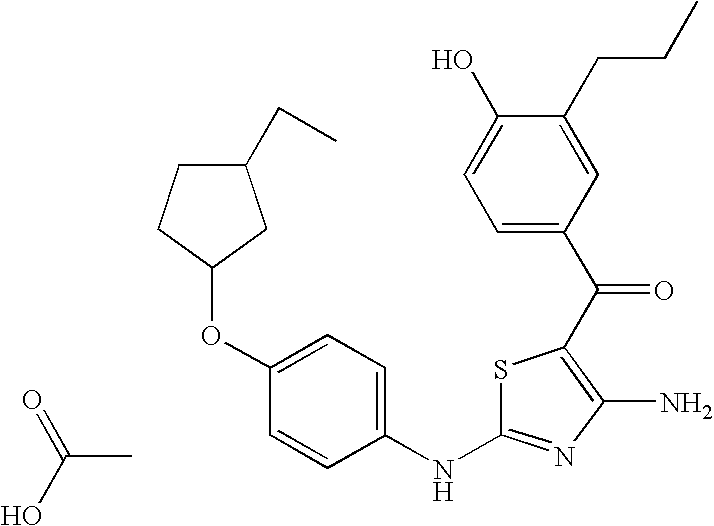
S1C(NC2=CC=C(OC3CC(CC)CC3)C=C2)=NC(N)=C1C(C1=CC=C(O)C(CCC)=C1)=O.C(C)(O)=O
